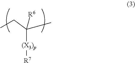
[R7][(X3)p]C(C)(CC)[R6]
